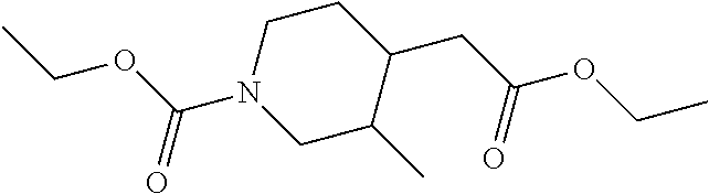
C1CN(C(OCC)=O)CC(C)C1CC(OCC)=O
